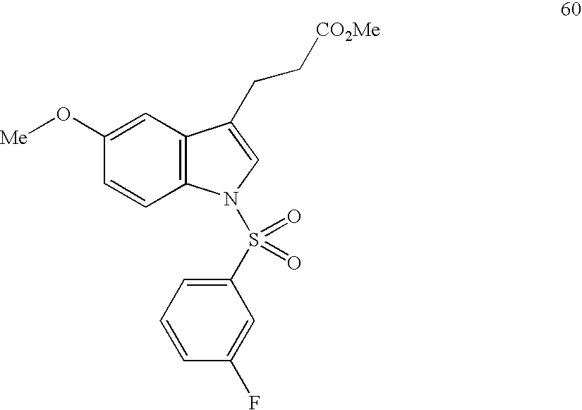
C1(O[Me])=CC2=C(C=C1)N(S(=O)(C1=CC=CC(F)=C1)=O)C=C2CC[CO2Me]
